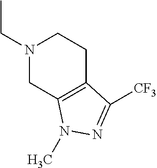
N1(CC)CCC2=C(C1)N(C)N=C2[CF3]
